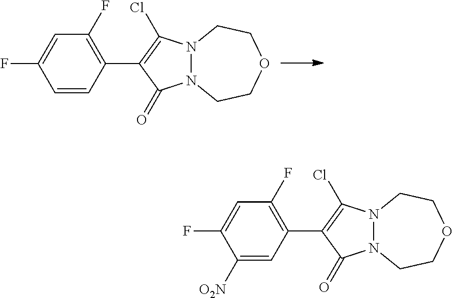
C1=CC(C2=C(Cl)N3N(C2=O)CCOCC3)=C(F)C=C1F.C1([O2N])=CC(C2=C(Cl)N3N(C2=O)CCOCC3)=C(F)C=C1F
